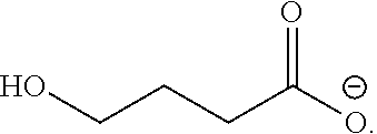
O=C([O-])CCCO
